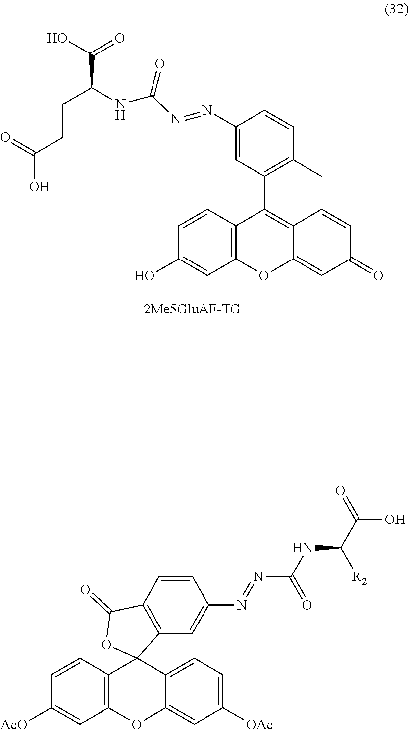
C1=CC2=C(C=C1O)OC1=CC(=O)C=CC1=C2C1=C(C)C=CC(N=NC(=O)NC(C(=O)O)CCC(O)=O)=C1.C12=C(C=CC([AcO])=C1)C1(C3=CC=C([OAc])C=C3O2)C2=C(C=CC(N=NC(NC(C(O)=O)[R2])=O)=C2)C(=O)O1
